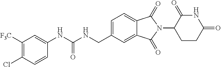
C1=CC(Cl)=C([F3C])C=C1NC(NCC1=CC=C2C(=C1)C(=O)N(C1C(=O)NC(=O)CC1)C2=O)=O
